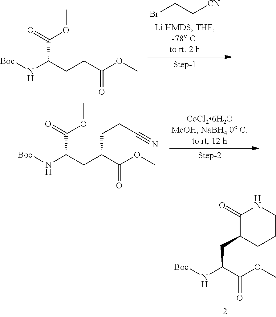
[Boc]NC(C(OC)=O)CC1CCCNC1=O.[Boc]NC(CCC(OC)=O)C(=O)OC.BrCC[CN].[Boc]NC(CC(C(OC)=O)CCC#N)C(=O)OC
